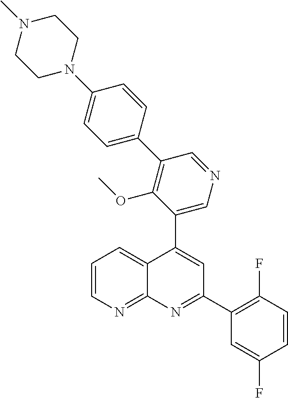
C1(C2=CC(C3=C(F)C=CC(F)=C3)=NC3=NC=CC=C23)=CN=CC(C2=CC=C(N3CCN(C)CC3)C=C2)=C1OC
